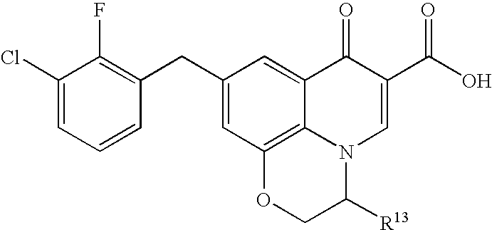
C1(Cl)=CC=CC(CC2=CC3=C4C(=C2)C(=O)C(C(O)=O)=CN4C([R13])CO3)=C1F
